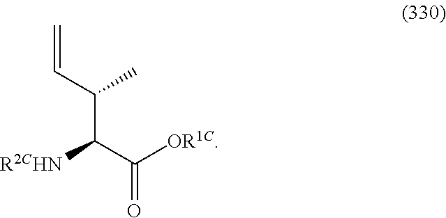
C=CC(C(C(=O)[OR1C])[R2CHN])C
